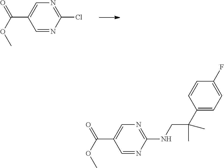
C1=NC(Cl)=NC=C1C(OC)=O.C1=NC(NCC(C2=CC=C(F)C=C2)(C)C)=NC=C1C(OC)=O
